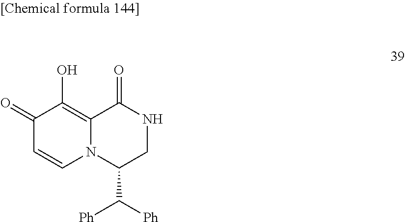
C1(=O)C=CN2C(=C1O)C(=O)NCC2C([Ph])[Ph]
